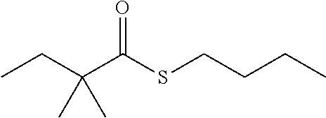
CCC(C(SCCCC)=O)(C)C
